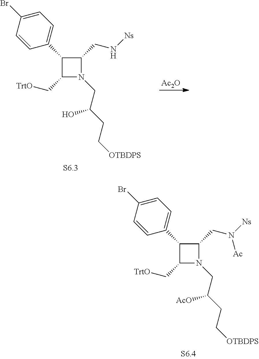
C1(C2=CC=C(Br)C=C2)C(C[TrtO])N(CC(CC[OTBDPS])O)C1CN[Ns].[Ac2O].C1(C2=CC=C(Br)C=C2)C(C[TrtO])N(CC(CC[OTBDPS])[AcO])C1CN([Ns])[Ac]
